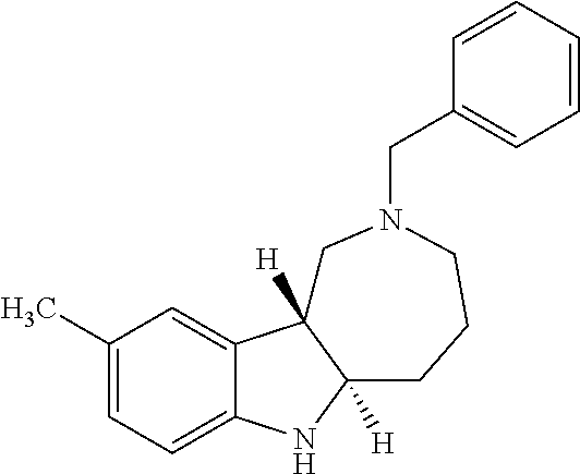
C1(C)=CC=C2C(=C1)C1([H])C([H])(N2)CCCN(CC2=CC=CC=C2)C1
